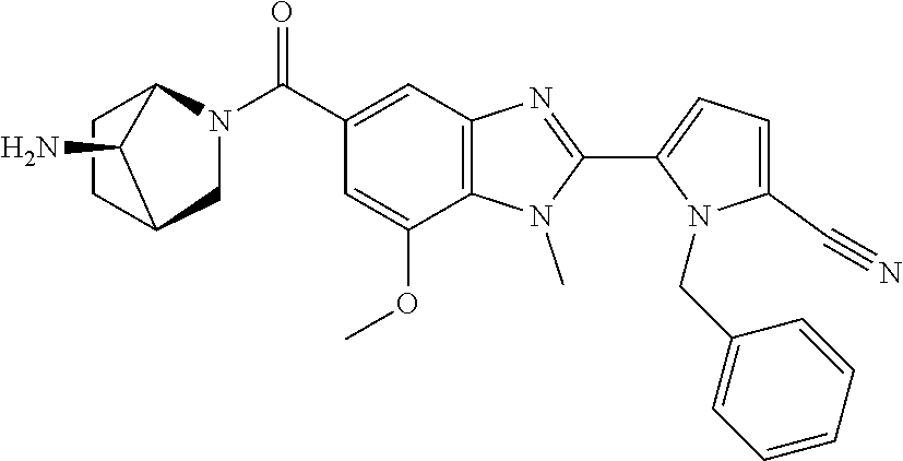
C1=C(C#N)N(CC2=CC=CC=C2)C(C2=NC3=C(N2C)C(OC)=CC(C(N2CC4CCC2C4N)=O)=C3)=C1
